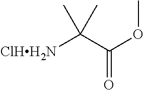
[ClHH2N]C(C(OC)=O)(C)C
